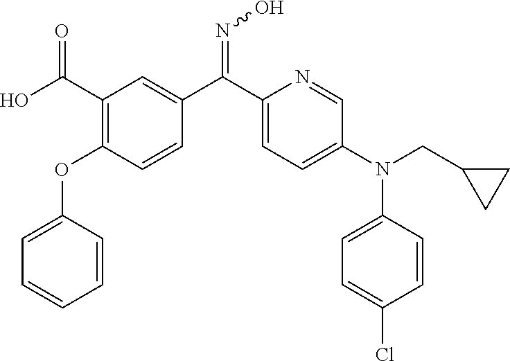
C1(C(=NO)C2=CC(C(O)=O)=C(OC3=CC=CC=C3)C=C2)=CC=C(N(C2=CC=C(Cl)C=C2)CC2CC2)C=N1
